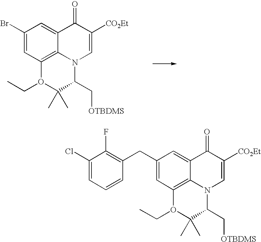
C1(Br)=CC2=C3C(=C1)C(=O)C([CO2Et])=CN3C(C[OTBDMS])C(C)(C)O2CC.C1(CC2=C(F)C(Cl)=CC=C2)=CC2=C3C(=C1)C(=O)C([CO2Et])=CN3C(C[OTBDMS])C(C)(C)O2CC
